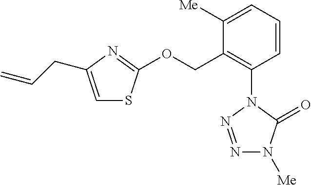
C(CC1=CSC(OCC2=C(N3C(=O)N([Me])N=N3)C=CC=C2[Me])=N1)=C
